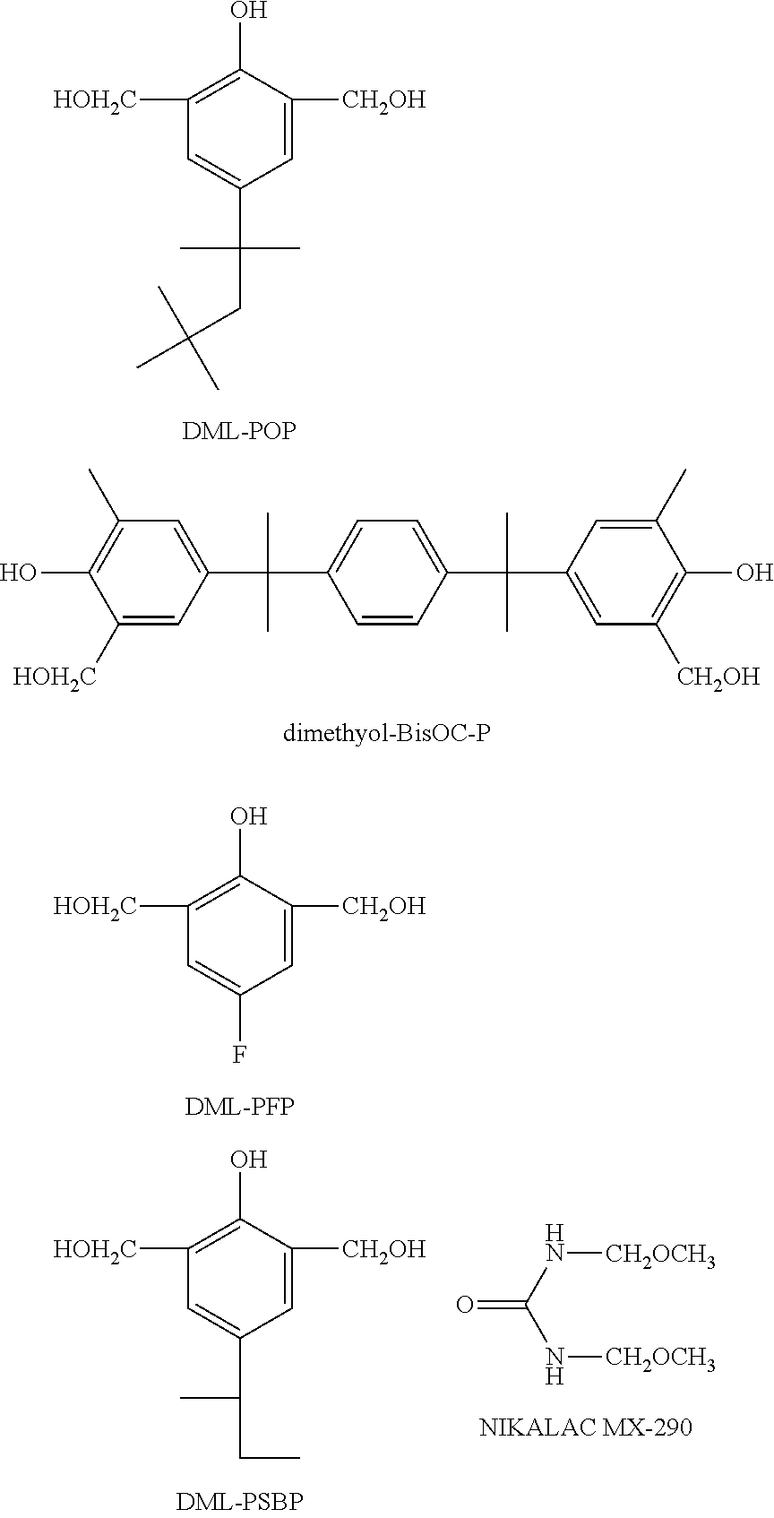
[HOH2C]C1=C(O)C([CH2OH])=CC(C(CC(C)(C)C)(C)C)=C1.C1([HOH2C])=CC(C(C2=CC=C(C(C3=CC([CH2OH])=C(O)C(C)=C3)(C)C)C=C2)(C)C)=CC(C)=C1O.[HOH2C]C1=C(O)C([CH2OH])=CC(F)=C1.O=C(N[CH2OCH3])N[CH2OCH3].[HOH2C]C1=C(O)C([CH2OH])=CC(C(CC)C)=C1
